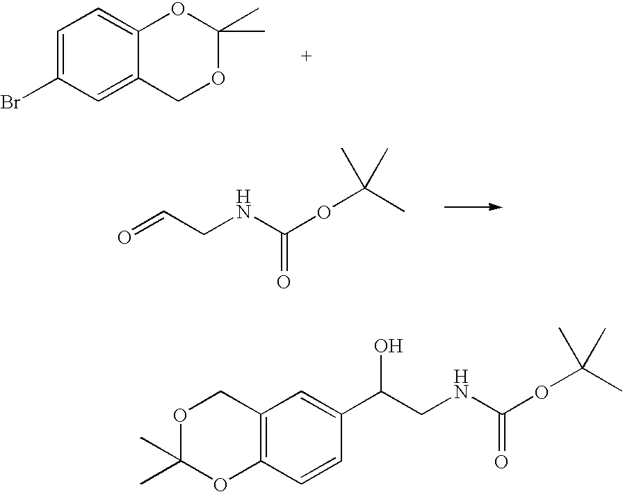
C1=C(Br)C=C2C(=C1)OC(C)(C)OC2.O=CCNC(OC(C)(C)C)=O.C12=C(C=CC(C(CNC(OC(C)(C)C)=O)O)=C1)OC(C)(C)OC2
